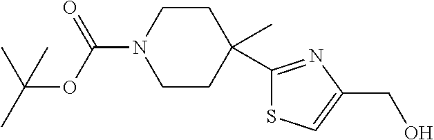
C1CN(C(OC(C)(C)C)=O)CCC1(C1=NC(CO)=CS1)C
